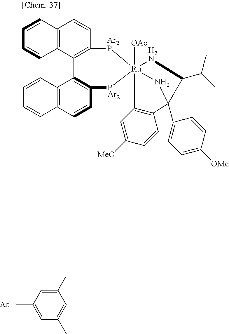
C1(C)=CC(C)=CC(C)=C1.[Ar].C12=C(C=CC3=C1C=CC=C3)[Ar2P][Ru]13([OAc])([PAr2]C4=C2C2=C(C=C4)C=CC=C2)[H2N]C(C(C)C)C(C2=CC=C([OMe])C=C2)(N1)C1=C3C=C([MeO])C=C1
